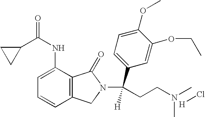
C1=C(NC(=O)C2CC2)C2=C(C=C1)CN(C(C1=CC=C(OC)C(OCC)=C1)([H])CCN(C)C)C2=O.[H]Cl
